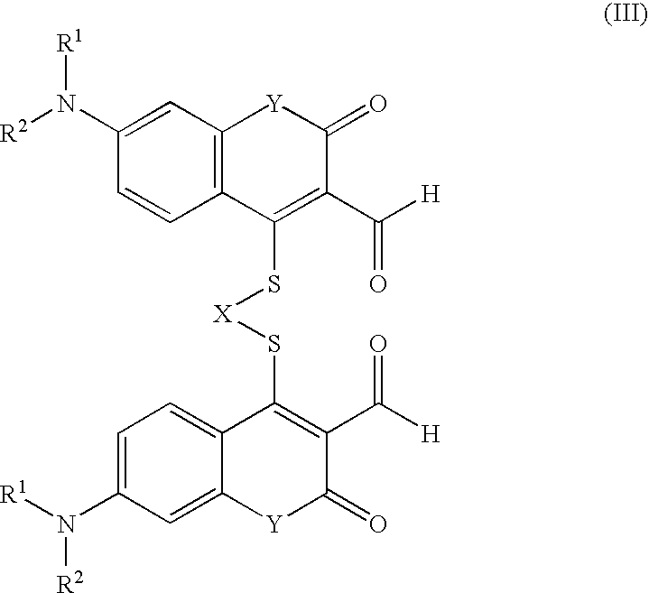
[R2]N(C1=CC2=C(C=C1)C(S[X]SC1=C(C([H])=O)C(=O)[Y]C3=CC(N([R1])[R2])=CC=C13)=C(C([H])=O)C(=O)[Y]2)[R1]
